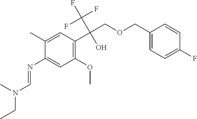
C1(N=CN(CC)C)=CC(OC)=C(C(COCC2=CC=C(F)C=C2)(C(F)(F)F)O)C=C1C
